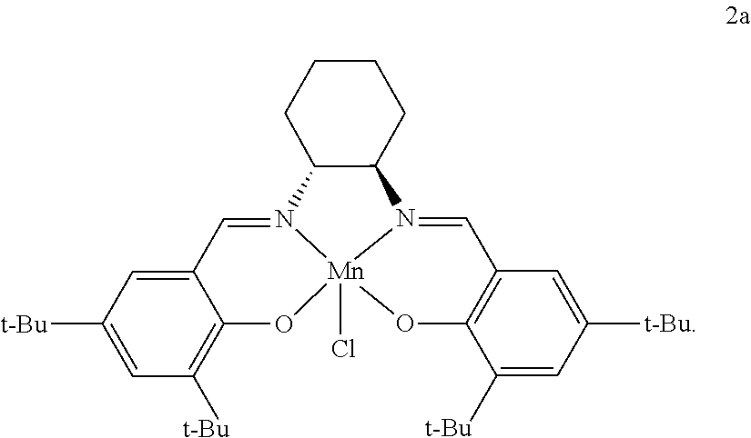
C12=CC([t-Bu])=CC([t-Bu])=C1O[Mn]13(Cl)N(=C2)C2C(N1=CC1=C(O3)C([t-Bu])=CC([t-Bu])=C1)CCCC2
